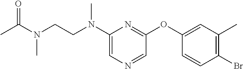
C1(N(CCN(C(C)=O)C)C)=CN=CC(OC2=CC(C)=C(Br)C=C2)=N1
